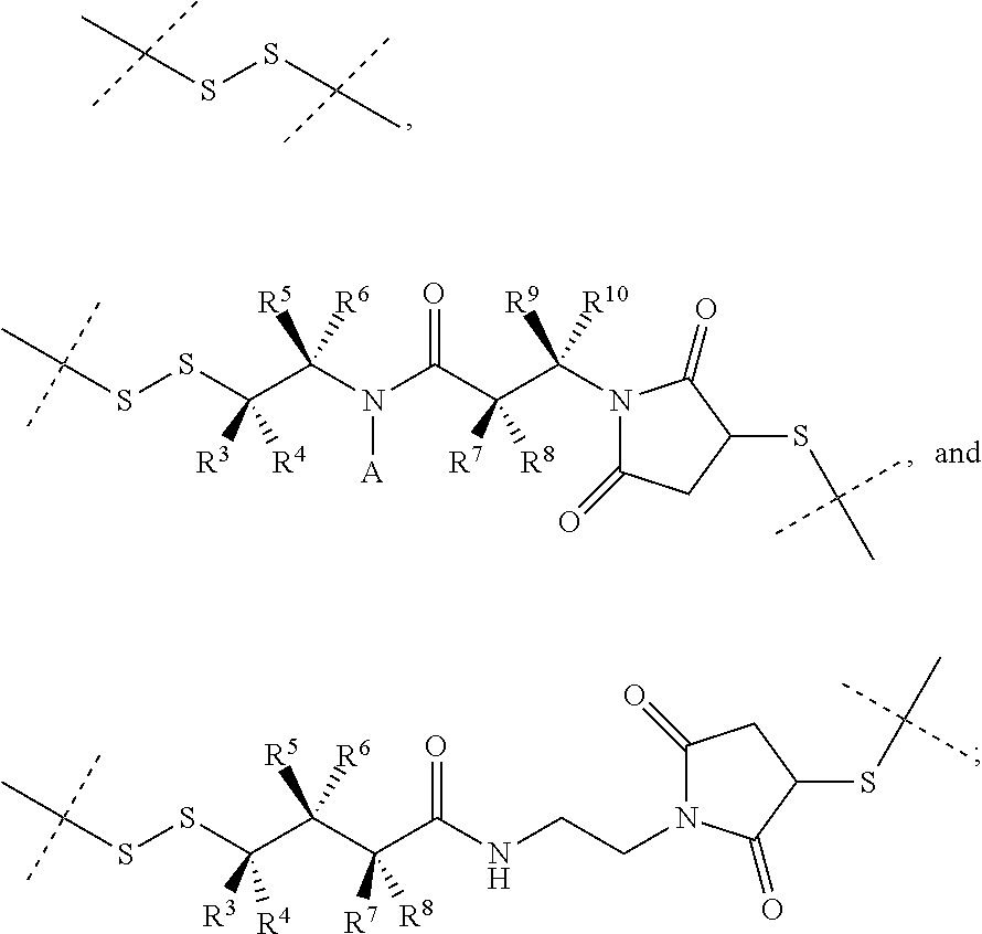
CC(SSC(C)(C)C)(C)C.C(SSC(C(N(C(C(C(N1C(=O)CC(SC(C)(C)C)C1=O)([R9])[R10])([R7])[R8])=O)[A])([R5])[R6])([R3])[R4])(C)(C)C.C(SSC(C(C(C(NCCN1C(=O)CC(SC(C)(C)C)C1=O)=O)([R7])[R8])([R5])[R6])([R3])[R4])(C)(C)C
